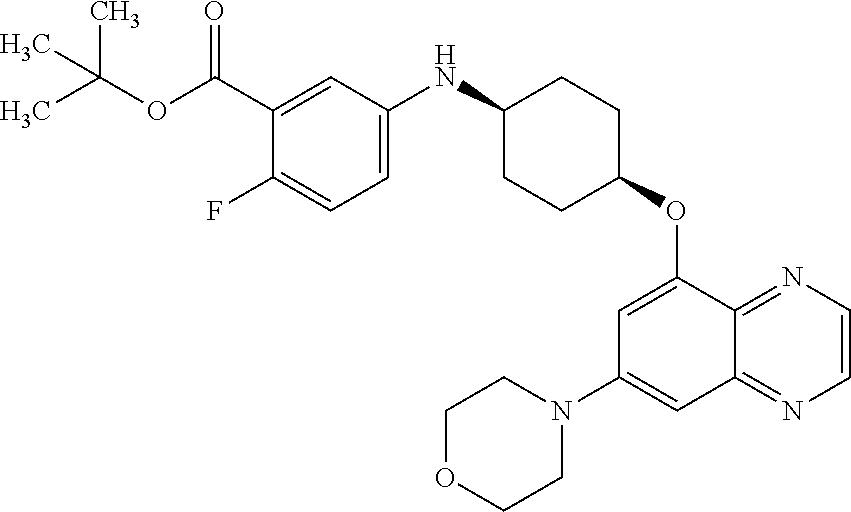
C1(C(OC(C)(C)C)=O)=CC(NC2CCC(OC3=CC(N4CCOCC4)=CC4=NC=CN=C34)CC2)=CC=C1F
